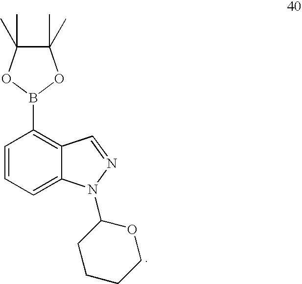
C1(C)(C)C(C)(C)OB(C2=C3C(=CC=C2)N(C2CCCCO2)N=C3)O1
